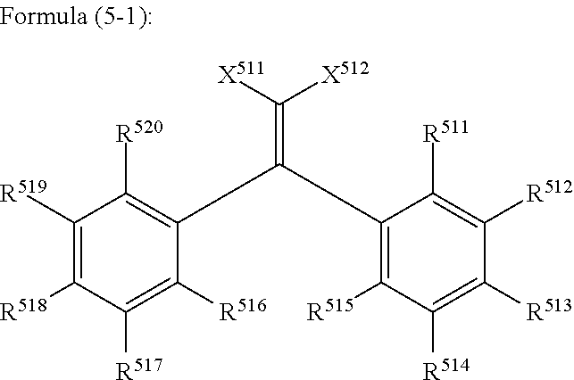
C1([R519])=C([R518])C([R517])=C([R516])C(C(C2=C([R515])C([R514])=C([R513])C([R512])=C2[R511])=C([X511])[X512])=C1[R520]
